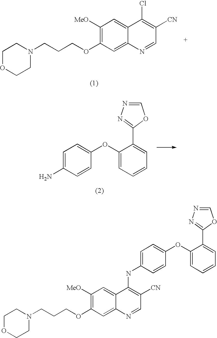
C1OCCN(CCCOC2=C([MeO])C=C3C(=C2)N=CC([CN])=C3Cl)C1.C1=C(N)C=CC(OC2=CC=CC=C2C2=NN=CO2)=C1.C1OCCN(CCCOC2=C([MeO])C=C3C(=C2)N=CC([CN])=C3NC2=CC=C(OC3=CC=CC=C3C3=NN=CO3)C=C2)C1
